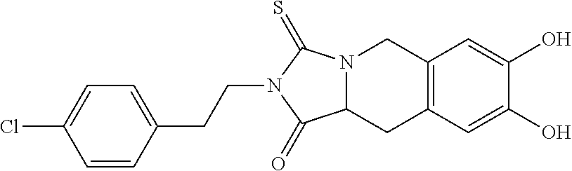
C12=C(C=C(O)C(O)=C1)CC1N(C2)C(=S)N(CCC2=CC=C(Cl)C=C2)C1=O
